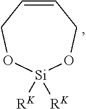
C1=CCO[Si]([RK])([RK])OC1
